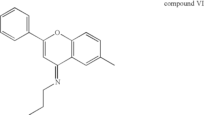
C12=C(C=C(C)C=C1)C(=NCCC)C=C(C1=CC=CC=C1)O2
